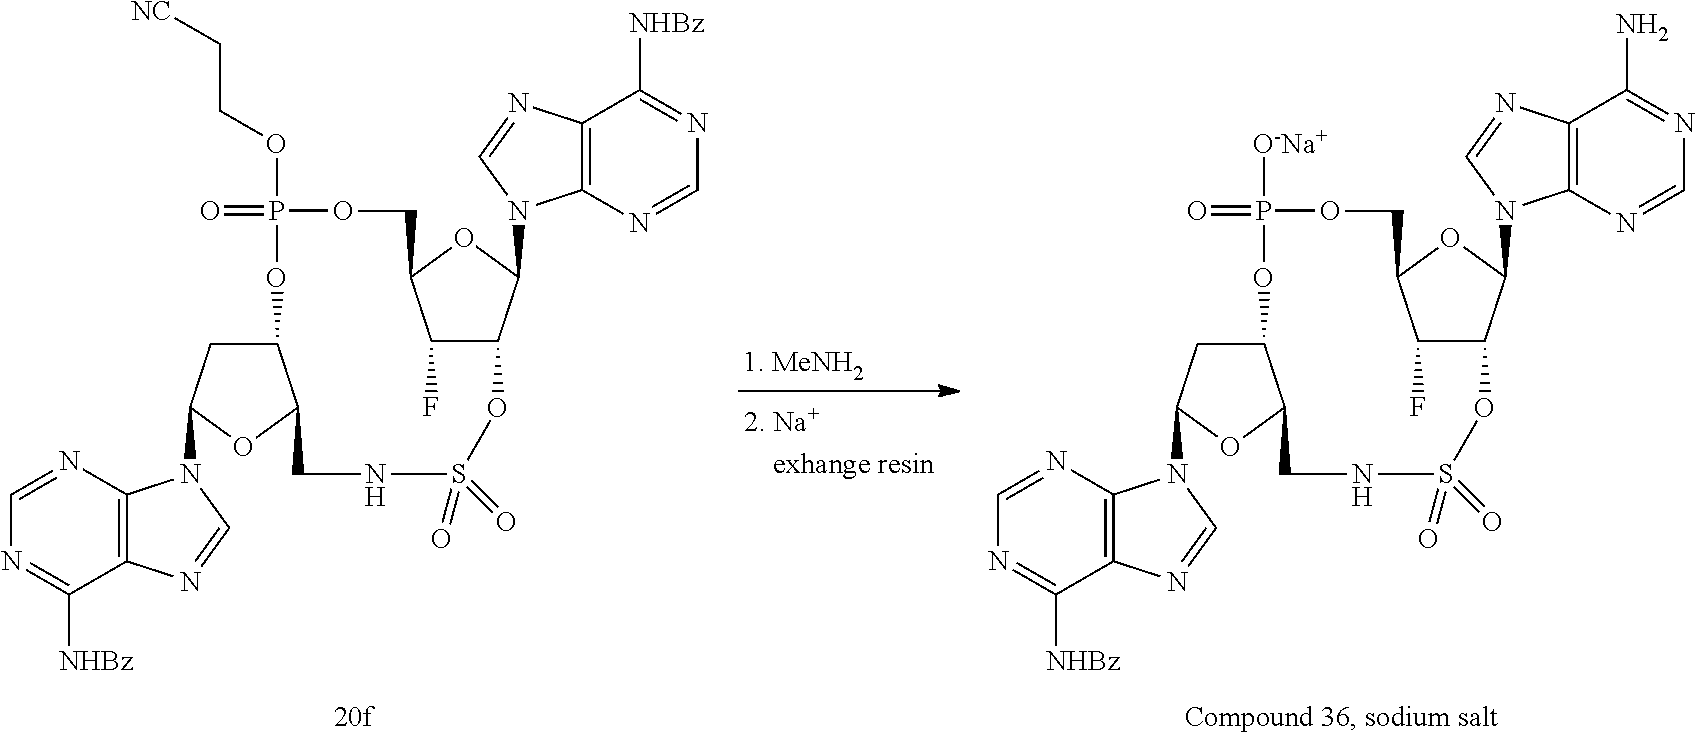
C12CC(N3C4=C(C([NHBz])=NC=N4)N=C3)OC1CNS(=O)(=O)OC1C(F)C(COP([O-Na+])(=O)O2)OC1N1C2=C(C(N)=NC=N2)N=C1.C12CC(N3C4=C(C([NHBz])=NC=N4)N=C3)OC1CNS(=O)(=O)OC1C(F)C(COP(OCC[NC])(=O)O2)OC1N1C2=C(C([NHBz])=NC=N2)N=C1
